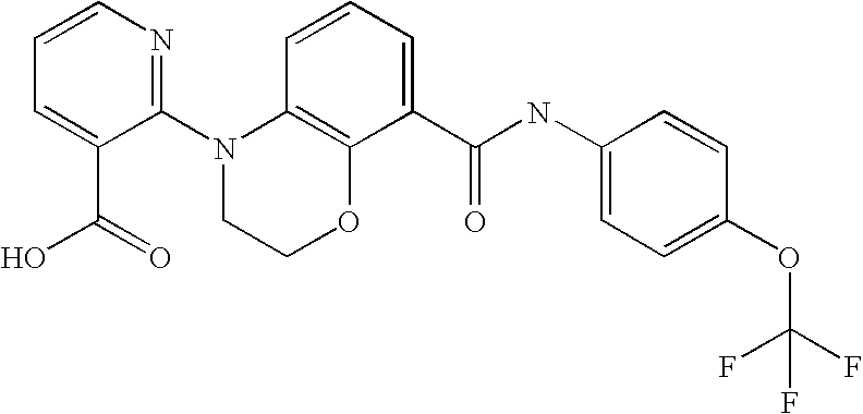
C1(N2CCOC3=C2C=CC=C3C(NC2=CC=C(OC(F)(F)F)C=C2)=O)=NC=CC=C1C(=O)O
